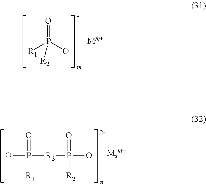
O=P([R1])(O)[R2].OP(=O)([R1])[R3]P([R2])(=O)O
